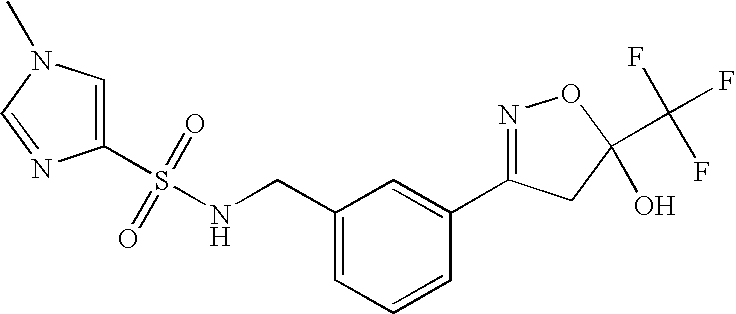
O=S(NCC1=CC=CC(C2=NOC(C(F)(F)F)(O)C2)=C1)(=O)C1=CN(C)C=N1
